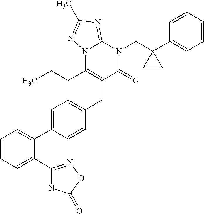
C1=CC=C(C2=NOC(=O)N2)C(C2=CC=C(CC3=C(CCC)N4C(=NC(C)=N4)N(CC4(C5=CC=CC=C5)CC4)C3=O)C=C2)=C1
